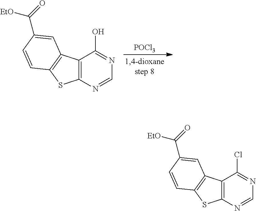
C12=C(N=CN=C1O)SC1=C2C=C(C([EtO])=O)C=C1.[POCl3].C12=C(N=CN=C1Cl)SC1=C2C=C(C([EtO])=O)C=C1
